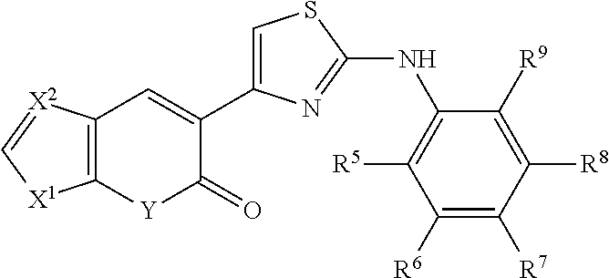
C12=C(C=C(C3=CSC(NC4=C([R5])C([R6])=C([R7])C([R8])=C4[R9])=N3)C(=O)[Y]1)[X2]=C[X1]2
